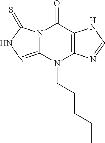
N12C(=NNC1=S)N(CCCCC)C1=C(C2=O)NC=N1
